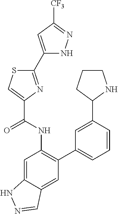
C1(C2=NC(C(NC3=C(C4=CC=CC(C5NCCC5)=C4)C=C4C(=C3)NN=C4)=O)=CS2)=CC([CF3])=NN1
